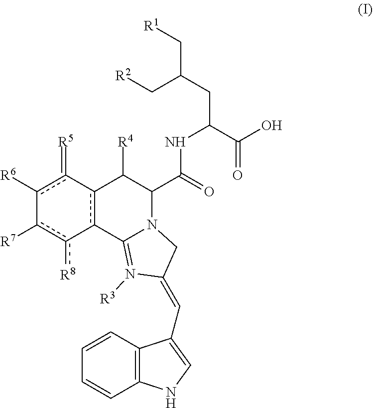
c1([R7])c([R8])-c2c(-c(=[R5])c-1[R6])C([R4])C(C(NC(C(O)=O)CC(C[R1])C[R2])=O)N1C2=N([R3])C(=CC2=CNC3=C2C=CC=C3)C1
